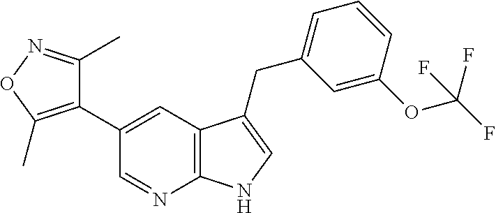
C1(C2=C(C)ON=C2C)=CC2=C(N=C1)NC=C2CC1=CC=CC(OC(F)(F)F)=C1
